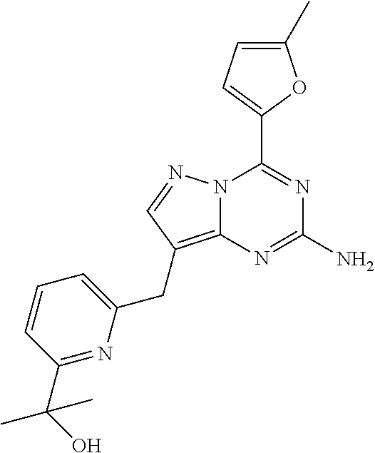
N12C(=C(CC3=CC=CC(C(C)(O)C)=N3)C=N1)N=C(N)N=C2C1=CC=C(C)O1
